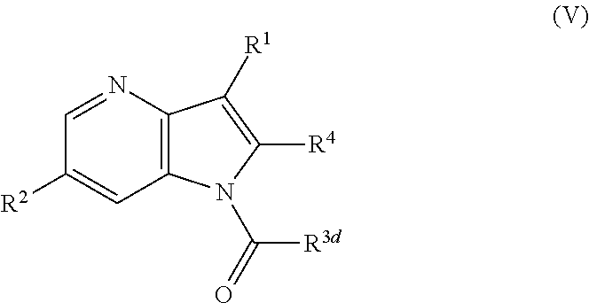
C1([R2])=CC2=C(N=C1)C([R1])=C([R4])N2C([R3d])=O
